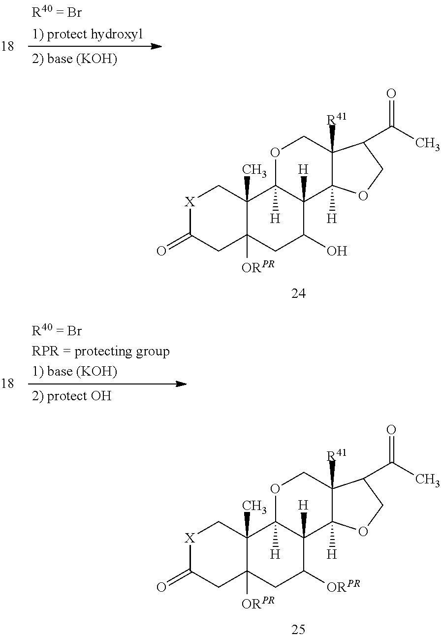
C12([ORPR])C(C)(C3([H])C([H])(C(O)C1)C1([H])C([R41])(CO3)C(C(=O)C)CO1)C[X]C(=O)C2.C12([ORPR])C(C)(C3([H])C([H])(C([ORPR])C1)C1([H])C([R41])(CO3)C(C(=O)C)CO1)C[X]C(=O)C2
